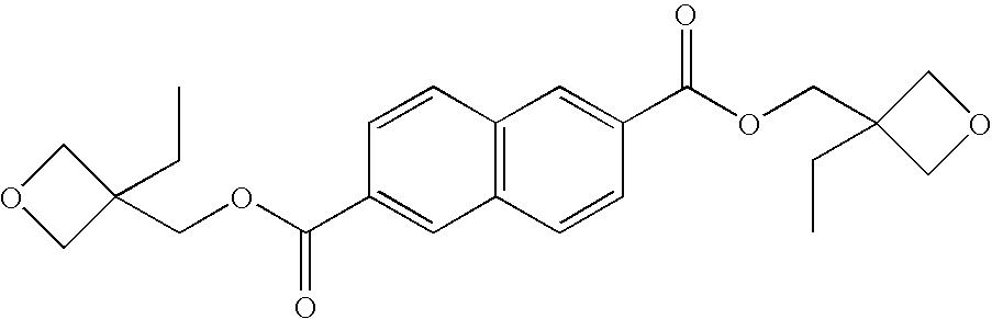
C1(CC)(COC(=O)C2=CC3=C(C=C2)C=C(C(OCC2(CC)COC2)=O)C=C3)COC1
